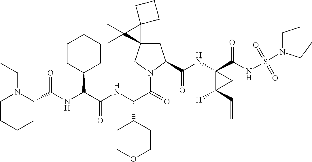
C1CCCC(C(NC(C(NC(C(=O)N2CC3(CC2C(NC2(C(NS(=O)(=O)N(CC)CC)=O)C([H])(C=C)C2)=O)C2(C3(C)C)CCC2)C2CCOCC2)=O)C2CCCCC2)=O)N1CC
